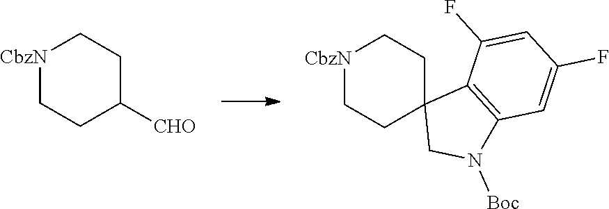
C1CC([CHO])CC[CbzN]1.C1=C(F)C=C(F)C2=C1N([Boc])CC21CC[CbzN]CC1
